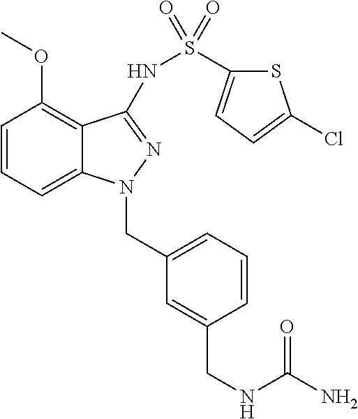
C1=CC=C2C(=C1OC)C(NS(=O)(=O)C1=CC=C(Cl)S1)=NN2CC1=CC=CC(CNC(=O)N)=C1
